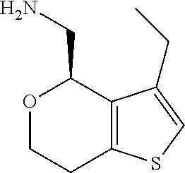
O1CCC2=C(C1CN)C(CC)=CS2
